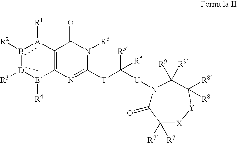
B1([R2])[D]([R3])[E]([R4])C2=C([A]1[R1])C(=O)N([R6])C([T]C([R5])([U]N1C(=O)C([R7])([R7])[X][Y]C([R8])([R8])C1([R9])[R9])[R5])=N2
